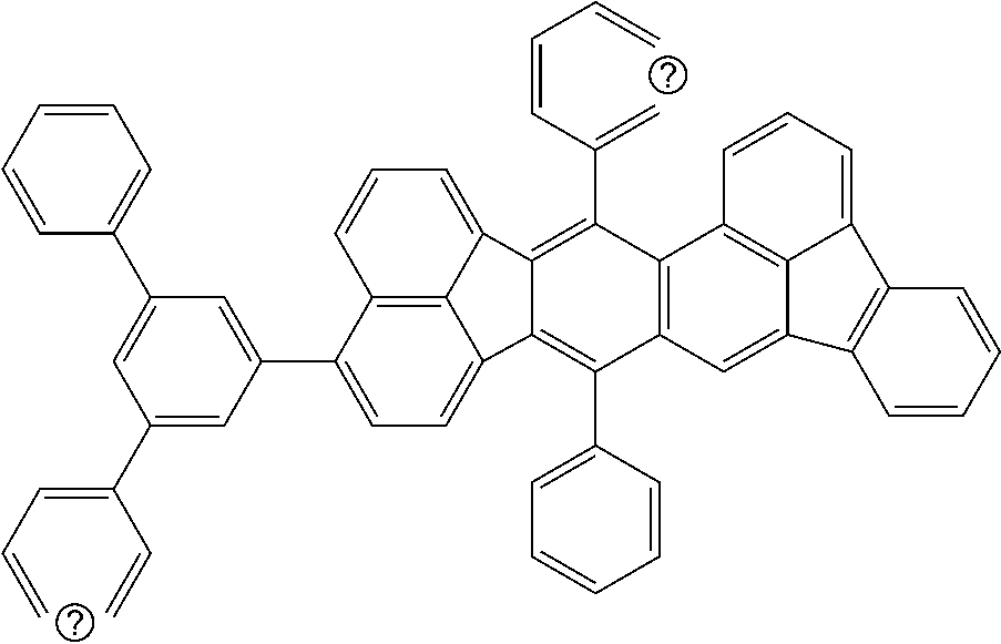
C1(C(=CC=C)C=C)=CC(C2=CC=C3C4=C2C=CC=C4C2=C(C(=C)C=CC=C)C4=C(C(C5=CC=CC=C5)=C32)C=C2C3=C4C=CC=C3C3=C2C=CC=C3)=CC(C2=CC=CC=C2)=C1
